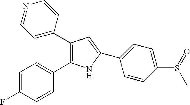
C1(C2=CC=NC=C2)=C(C2=CC=C(F)C=C2)NC(C2=CC=C(S(=O)C)C=C2)=C1
